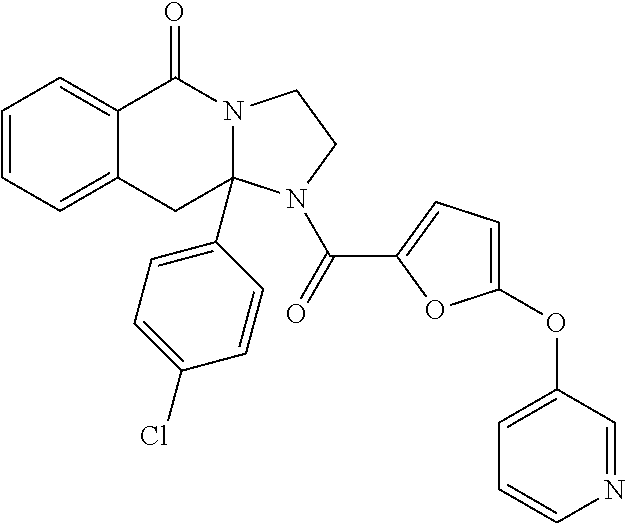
C1=CC=C2C(=C1)C(=O)N1CCN(C(=O)C3=CC=C(OC4=CC=CN=C4)O3)C1(C1=CC=C(Cl)C=C1)C2
